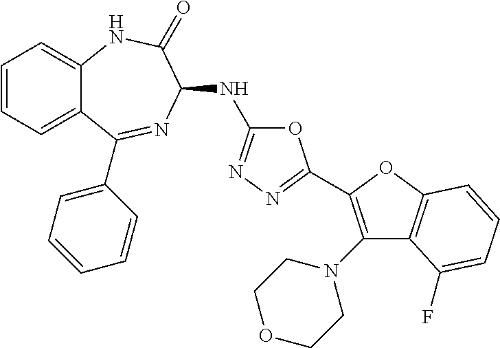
C1=C2C(=CC=C1)NC(=O)C(NC1=NN=C(C3=C(N4CCOCC4)C4=C(O3)C=CC=C4F)O1)N=C2C1=CC=CC=C1
